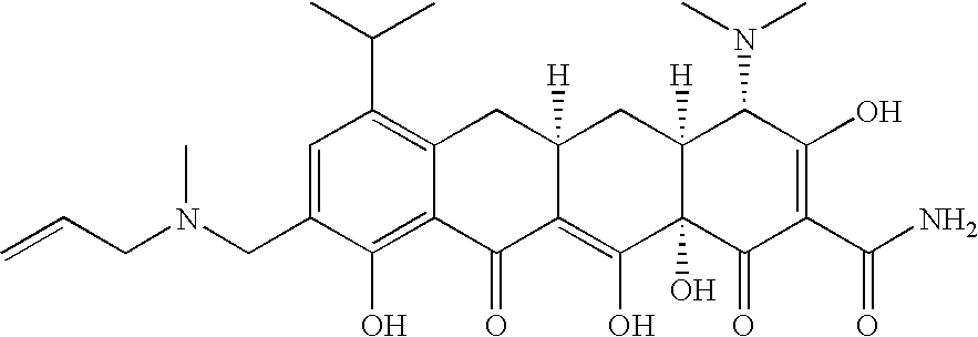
N(CC1=CC(C(C)C)=C2C(=C1O)C(=O)C1=C(O)C3(O)C([H])(CC1([H])C2)C(N(C)C)C(O)=C(C(N)=O)C3=O)(CC=C)C
